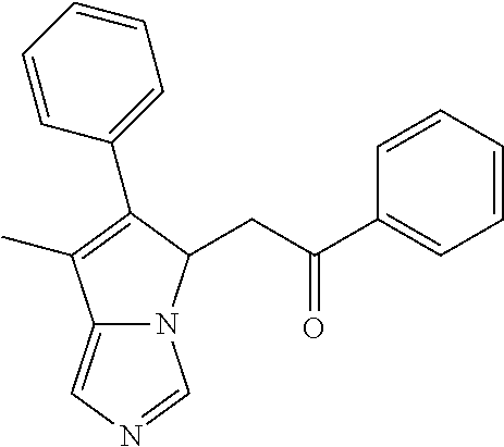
CC1=C(C2=CC=CC=C2)C(CC(=O)C2=CC=CC=C2)N2C1=CN=C2
